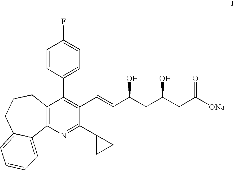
C12=C(N=C(C3CC3)C(C=CC(CC(CC([ONa])=O)O)O)=C1C1=CC=C(F)C=C1)C1=CC=CC=C1CCC2
